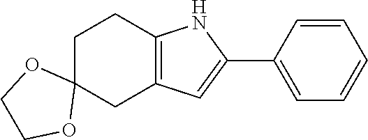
C1C2(CC3=C(C1)NC(C1=CC=CC=C1)=C3)OCCO2
